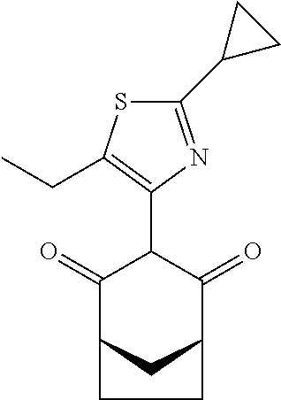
C1(=O)C2CC(C(=O)C1C1=C(CC)SC(C3CC3)=N1)CC2
